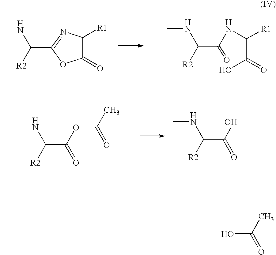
C1(=O)C([R1])N=C(C([R2])NC)O1.CNC(C(=O)NC([R1])C(=O)O)[R2].CNC(C(=O)OC(C)=O)[R2].CNC(C(=O)O)[R2].OC(C)=O
